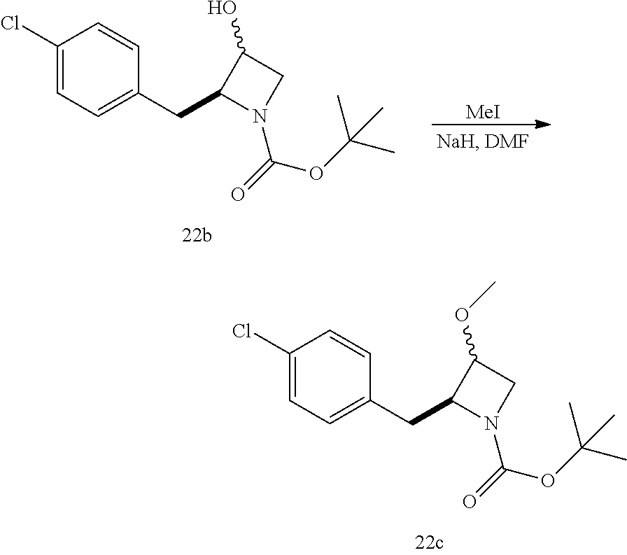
C1(Cl)=CC=C(CC2N(C(=O)OC(C)(C)C)CC2OC)C=C1.C1(Cl)=CC=C(CC2N(C(=O)OC(C)(C)C)CC2O)C=C1.[MeI]
